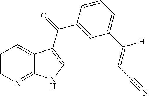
C1=C2C(=NC=C1)NC=C2C(=O)C1=CC(C([H])=CC#N)=CC=C1
